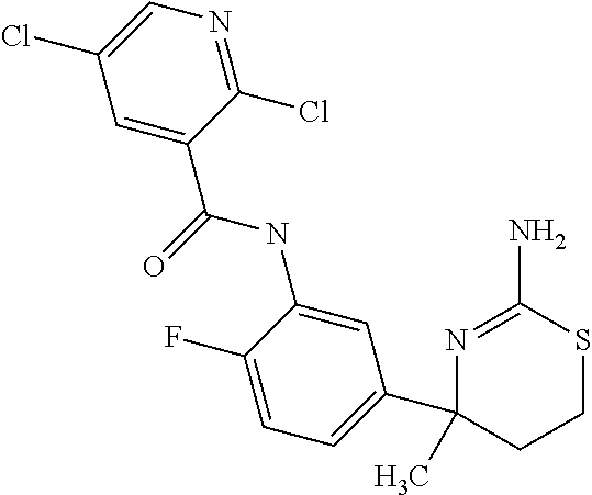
C1SC(N)=NC(C2=CC=C(F)C(NC(=O)C3=CC(Cl)=CN=C3Cl)=C2)(C)C1
